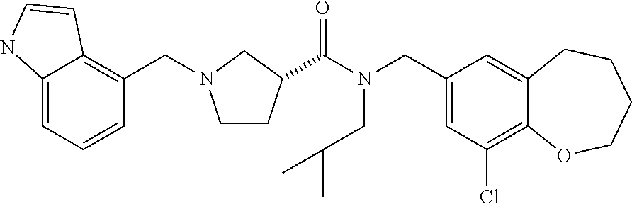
C1(CN(C(=O)C2CCN(CC3=C4C(=CC=C3)NC=C4)C2)CC(C)C)=CC(Cl)=C2C(=C1)CCCCO2
